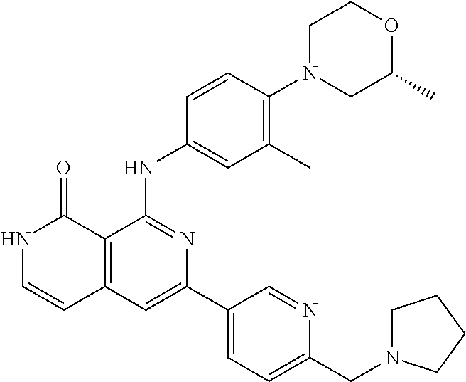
C1=CC(NC2=NC(C3=CC=C(CN4CCCC4)N=C3)=CC3=C2C(=O)NC=C3)=CC(C)=C1N1CC(C)OCC1
